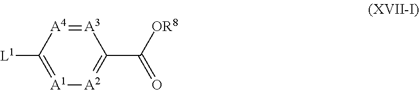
[A3]1=[A4]C([L1])=[A1][A2]=C1C([OR8])=O
